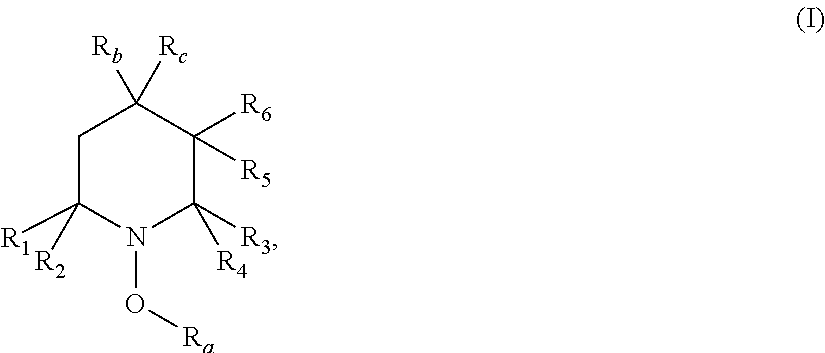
C1C([R1])([R2])N(O[Ra])C([R3])([R4])C([R6])([R5])C1([Rb])[Rc]
